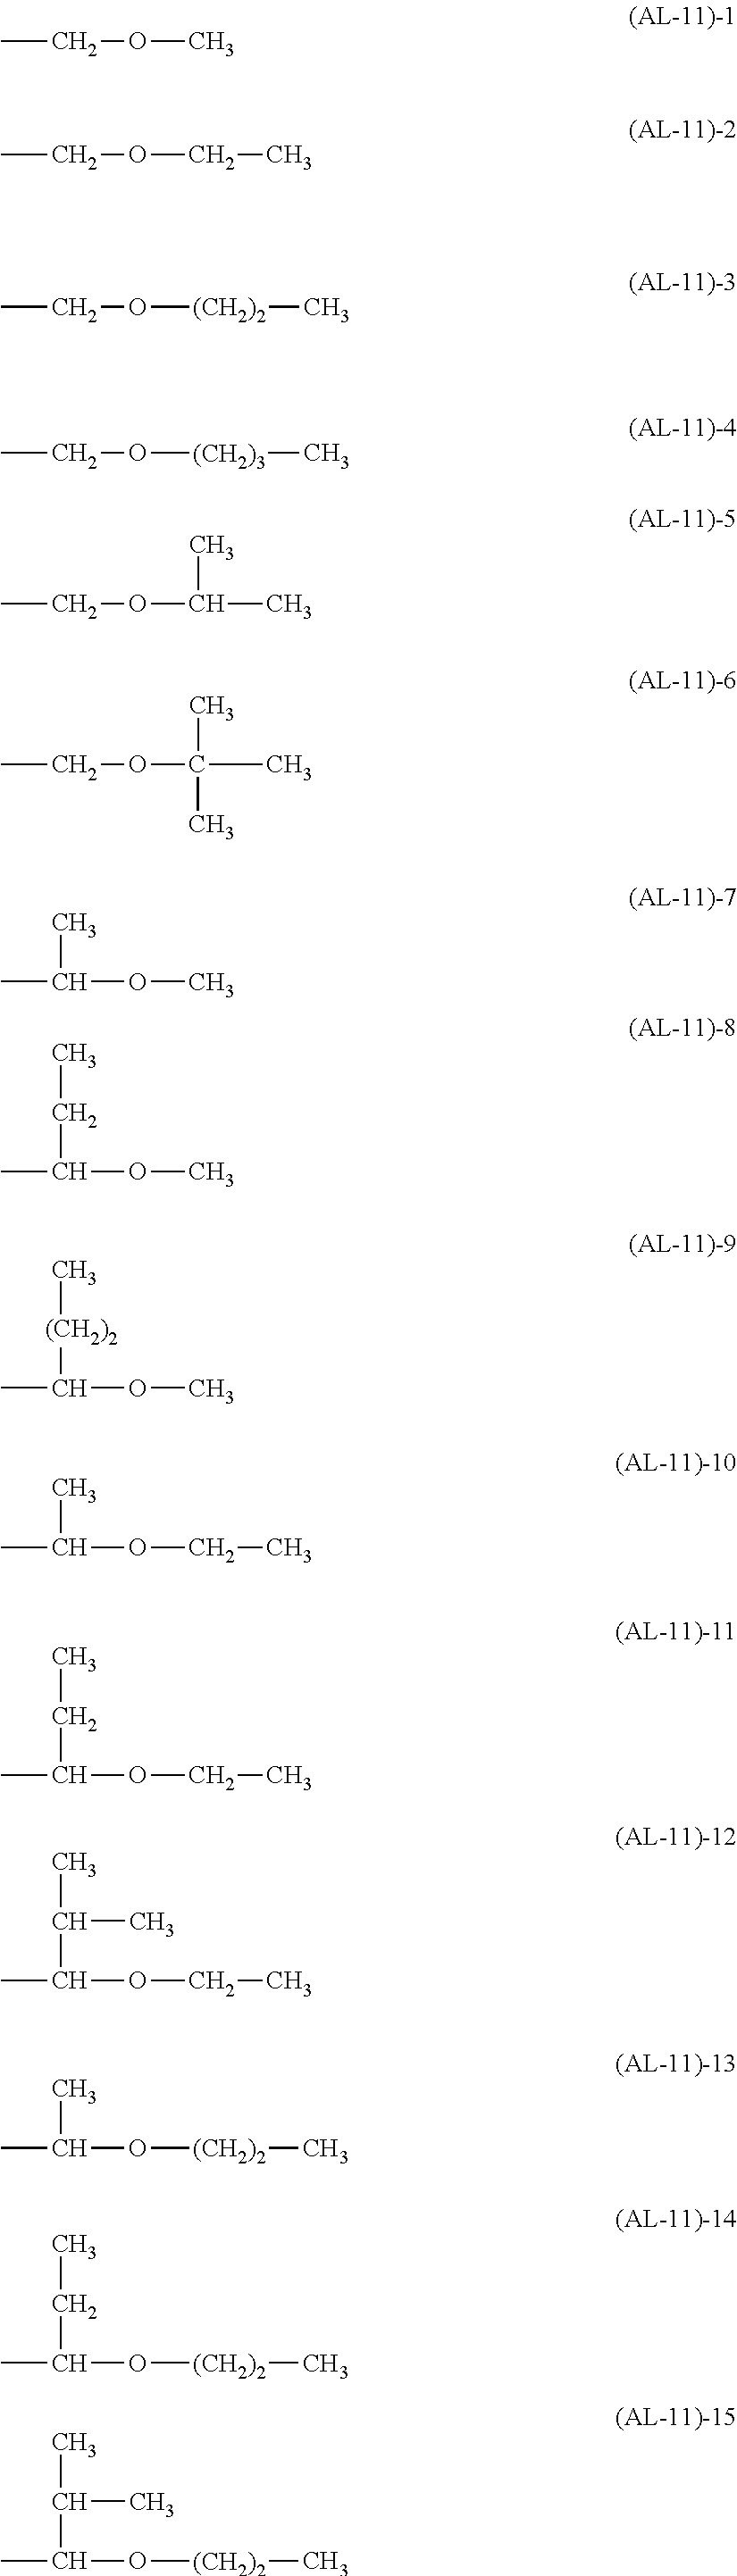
CCOC.CCOCC.CCO[(CH2)2]C.CCO[(CH2)3]C.CCOC(C)C.CCOC(C)(C)C.CC(OC)C.CC(OC)CC.CC(OC)[(CH2)2]C.CC(OCC)C.CC(OCC)CC.CC(OCC)C(C)C.CC(C)O[(CH2)2]C.CC(CC)O[(CH2)2]C.CC(C(C)C)O[(CH2)2]C
